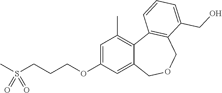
C1=C(OCCCS(C)(=O)=O)C=C2C(=C1C)C1=C(COC2)C(CO)=CC=C1
